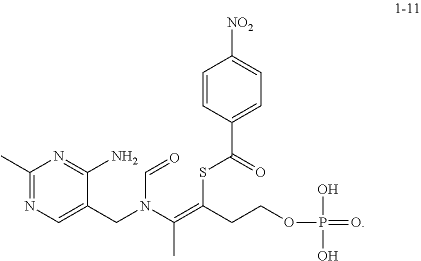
C1(C)=NC=C(CN(C(=C(SC(C2=CC=C([NO2])C=C2)=O)CCOP(O)(O)=O)C)C=O)C(N)=N1
